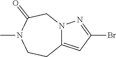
N12C(=CC(Br)=N1)CCN(C)C(=O)C2
